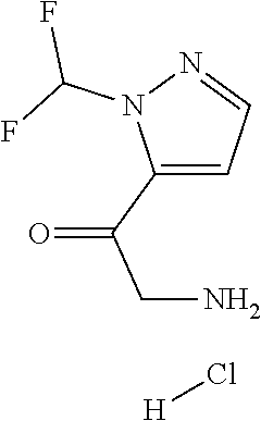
C1(C(CN)=O)=CC=NN1C(F)F.[H]Cl
